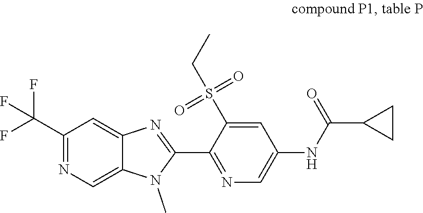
C12=CN=C(C(F)(F)F)C=C1N=C(C1=NC=C(NC(C3CC3)=O)C=C1S(CC)(=O)=O)N2C
